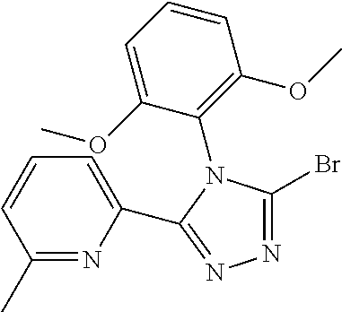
N1=C(Br)N(C2=C(OC)C=CC=C2OC)C(C2=CC=CC(C)=N2)=N1
